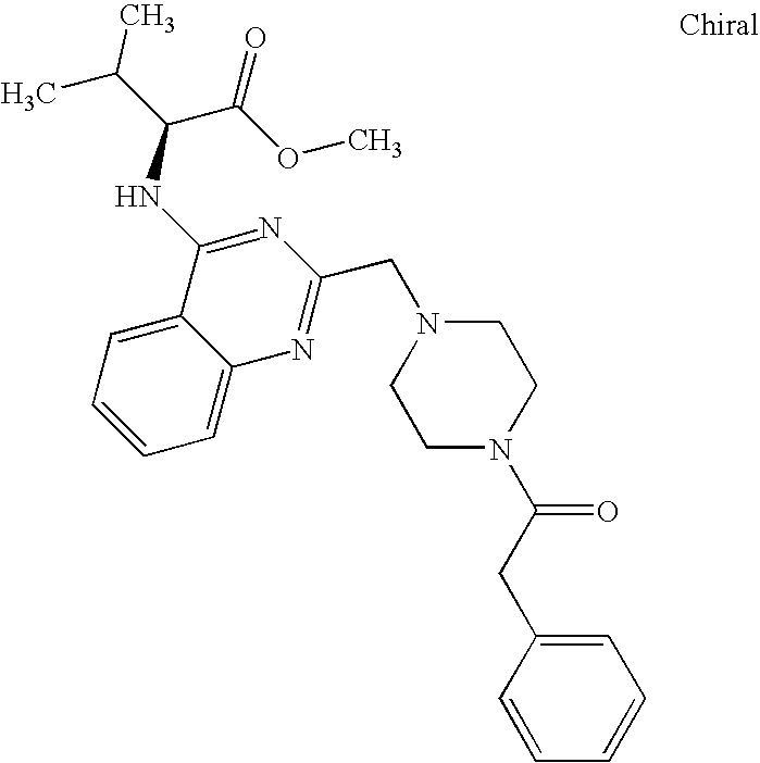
C1=C2C(=CC=C1)C(NC(C(C)C)C(OC)=O)=NC(CN1CCN(C(CC3=CC=CC=C3)=O)CC1)=N2
